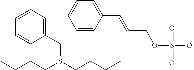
C([S+](CCCC)CCCC)C1=CC=CC=C1.C1=CC(C=CCOS([O-])(=O)=O)=CC=C1
